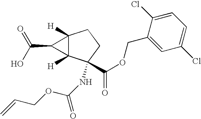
C12([H])C([H])(C(NC(=O)OCC=C)(C(OCC3=CC(Cl)=CC=C3Cl)=O)CC1)C2C(O)=O
